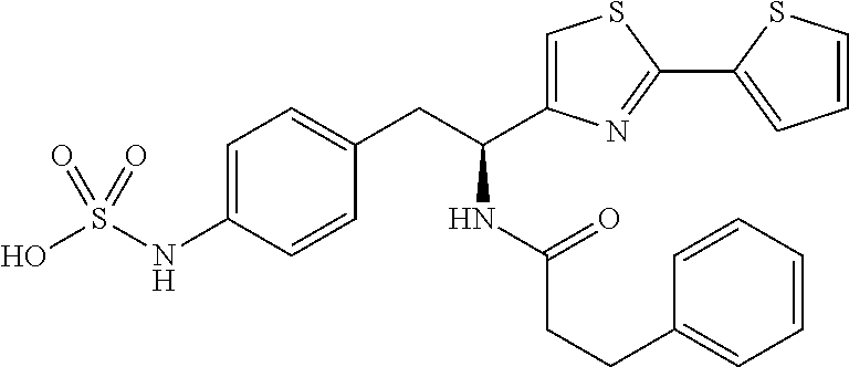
C(CC1=CC=C(NS(O)(=O)=O)C=C1)(NC(=O)CCC1=CC=CC=C1)C1=CSC(C2=CC=CS2)=N1
